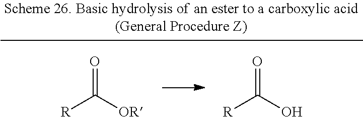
[R]C([OR])=O.[R]C(O)=O
